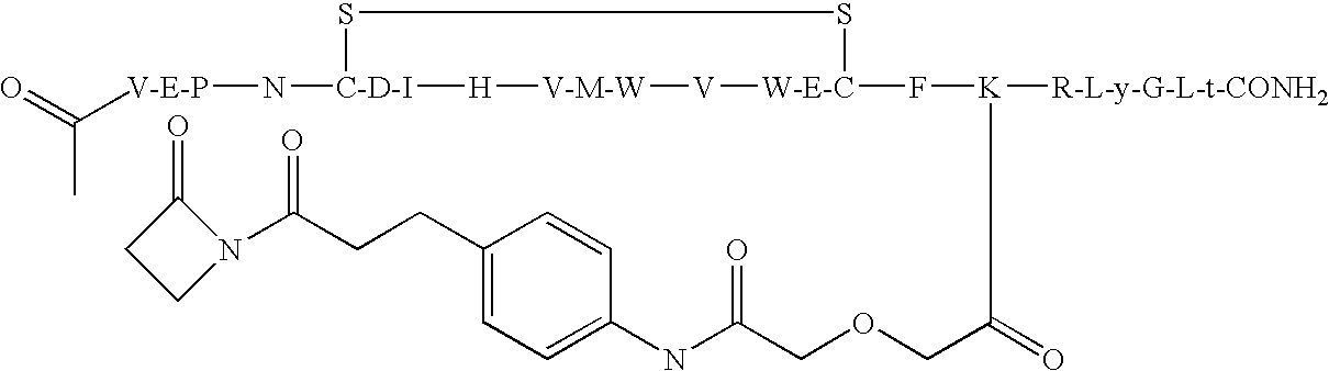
[V-E-P](N[C-D-I]1SS[W-E-C](F[K]([R-L-y-G-L-t-CONH2])C(COCC(NC2=CC=C(CCC(N3C(=O)CC3)=O)C=C2)=O)=O)[V][V-M-W][H]1)C(=O)C
